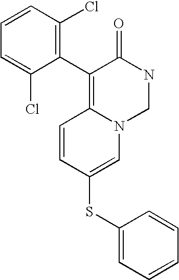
C1=CC=C(Cl)C(C2=C3N(CNC2=O)C=C(SC2=CC=CC=C2)C=C3)=C1Cl
